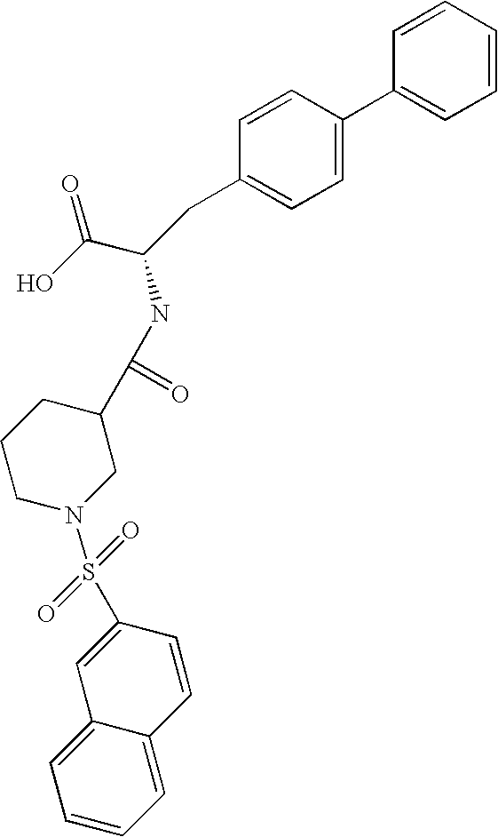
C1=CC=CC=C1C1=CC=C(CC(C(O)=O)NC(C2CCCN(S(=O)(=O)C3=CC4=CC=CC=C4C=C3)C2)=O)C=C1
